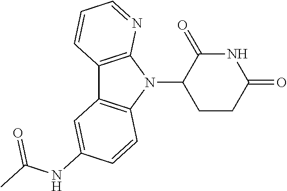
N1(C2CCC(=O)NC2=O)C2=C(C3=C1C=CC(NC(C)=O)=C3)C=CC=N2
